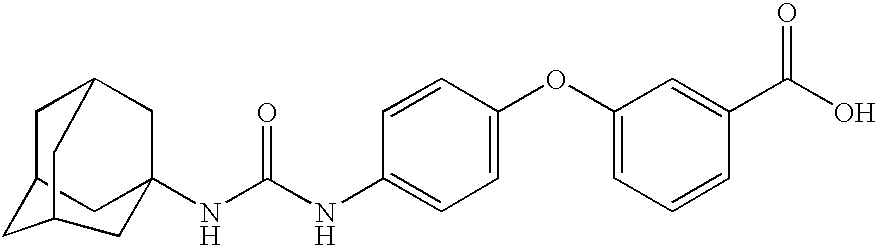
C1C2CC3(NC(NC4=CC=C(OC5=CC=CC(C(O)=O)=C5)C=C4)=O)CC1CC(C2)C3
